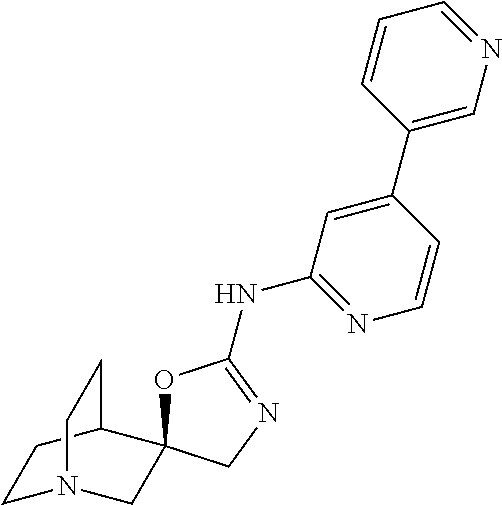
C1N2CC3(C(C1)CC2)OC(NC1=NC=CC(C2=CN=CC=C2)=C1)=NC3
